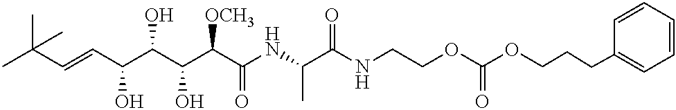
CC(C=CC(C(C(C(C(NC(C(NCCOC(=O)OCCCC1=CC=CC=C1)=O)C)=O)[OCH3])O)O)O)(C)C
